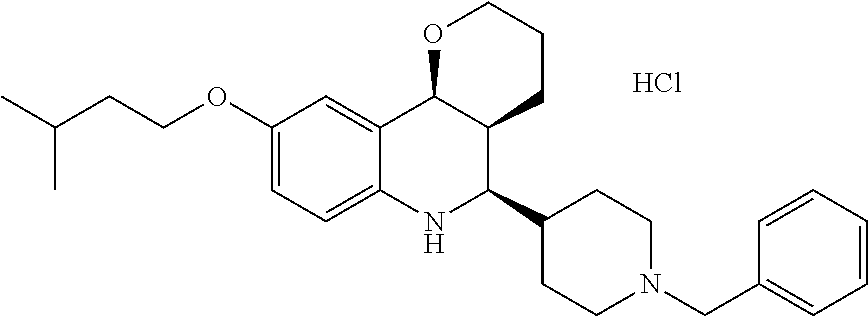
C1(OCCC(C)C)=CC=C2C(=C1)C1C(C(C3CCN(CC4=CC=CC=C4)CC3)N2)CCCO1.Cl
